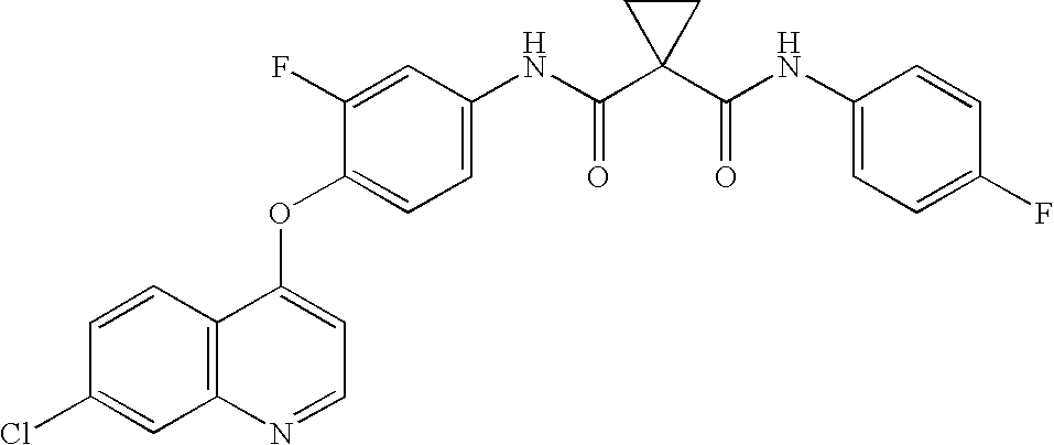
C12=C(C=CC(Cl)=C1)C(OC1=CC=C(NC(C3(C(NC4=CC=C(F)C=C4)=O)CC3)=O)C=C1F)=CC=N2
